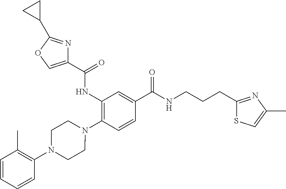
C1(NC(=O)C2=COC(C3CC3)=N2)=C(N2CCN(C3=C(C)C=CC=C3)CC2)C=CC(C(=O)NCCCC2=NC(C)=CS2)=C1
